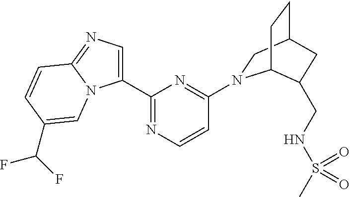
C1(C2=NC=CC(N3CC4CCC3C(CNS(C)(=O)=O)C4)=N2)=CN=C2N1C=C(C(F)F)C=C2
